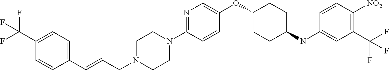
C1(OC2CCC(NC3=CC(C(F)(F)F)=C([NO2])C=C3)CC2)=CN=C(N2CCN(CC=CC3=CC=C(C(F)(F)F)C=C3)CC2)C=C1
